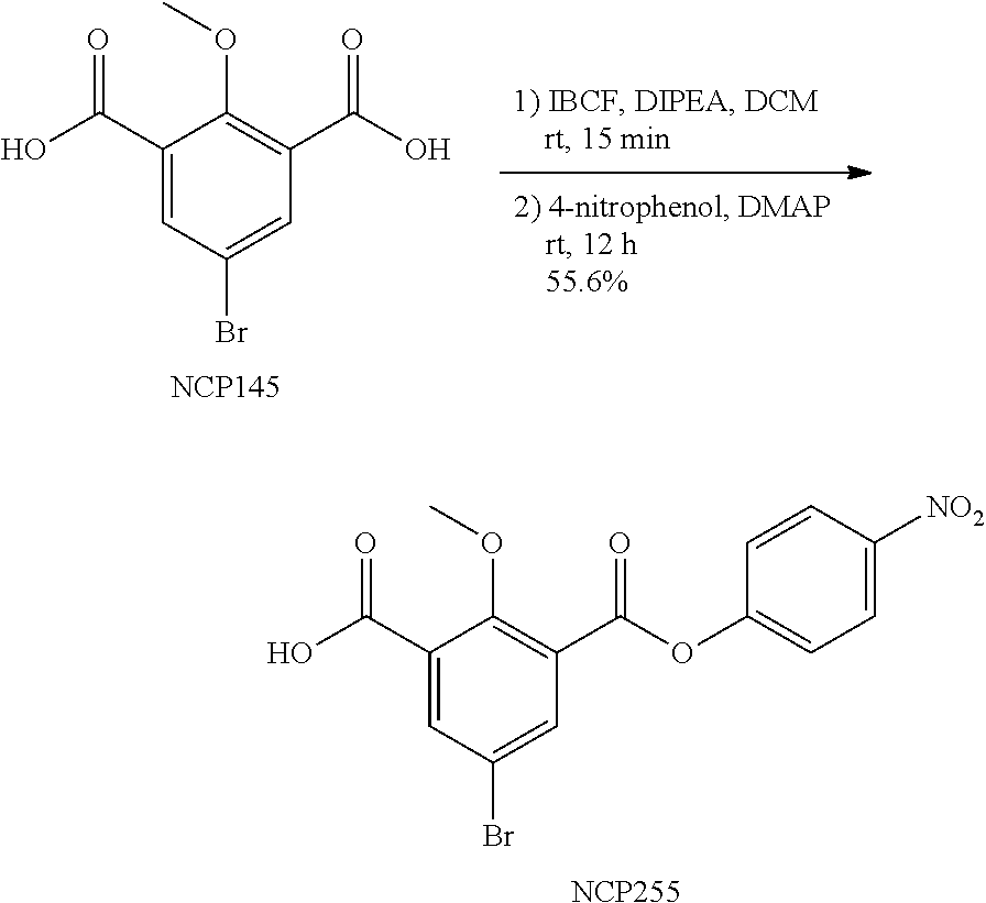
C1(C(O)=O)=CC(Br)=CC(C(OC2=CC=C([NO2])C=C2)=O)=C1OC.[NCP255].C1(C(O)=O)=CC(Br)=CC(C(O)=O)=C1OC.[NCP145]
